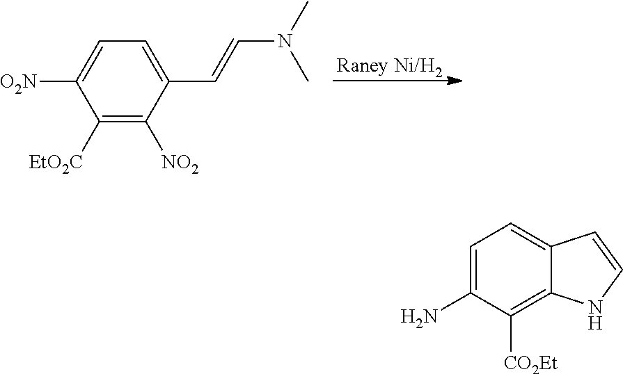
[Raney Ni/H2].C1=C([O2N])C([EtO2C])=C([NO2])C(C=CN(C)C)=C1.C1=C(N)C([CO2Et])=C2C(=C1)C=CN2
